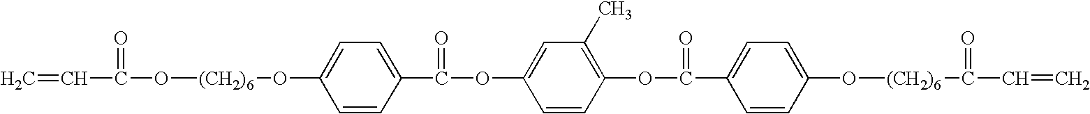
C=CC(=O)O[(CH2)6]OC1=CC=C(C(=O)OC2=CC(C)=C(OC(=O)C3=CC=C(O[(CH2)6]C(=O)C=C)C=C3)C=C2)C=C1
